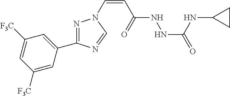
C1([F3C])=CC([F3C])=CC(C2=NN(C=CC(NNC(NC3CC3)=O)=O)C=N2)=C1
